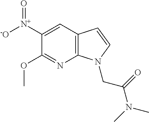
C12=C(C=C([N+]([-O])=O)C(OC)=N1)C=CN2CC(N(C)C)=O
